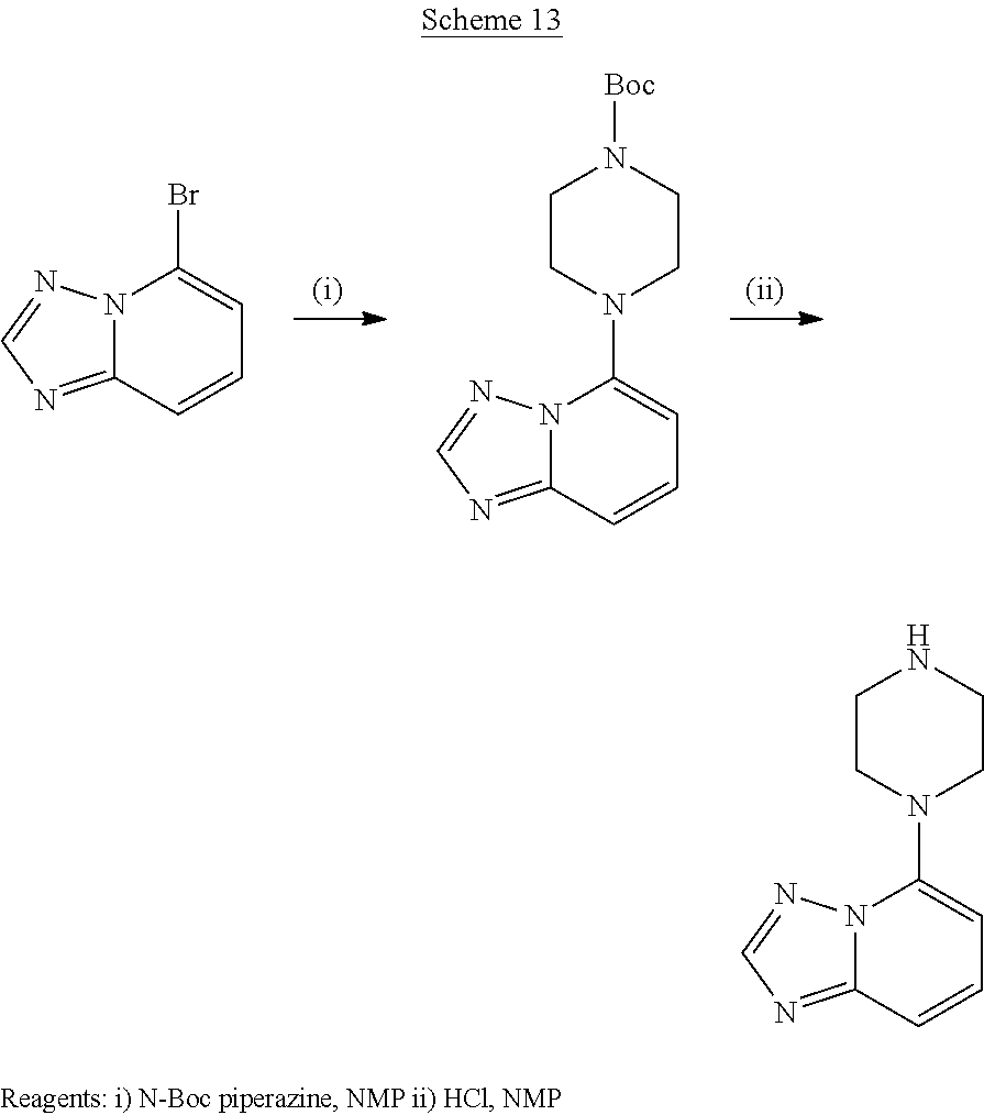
N12C(=NC=N1)C=CC=C2Br.N12C(=NC=N1)C=CC=C2N1CCN([Boc])CC1.N12C(=NC=N1)C=CC=C2N1CCNCC1
